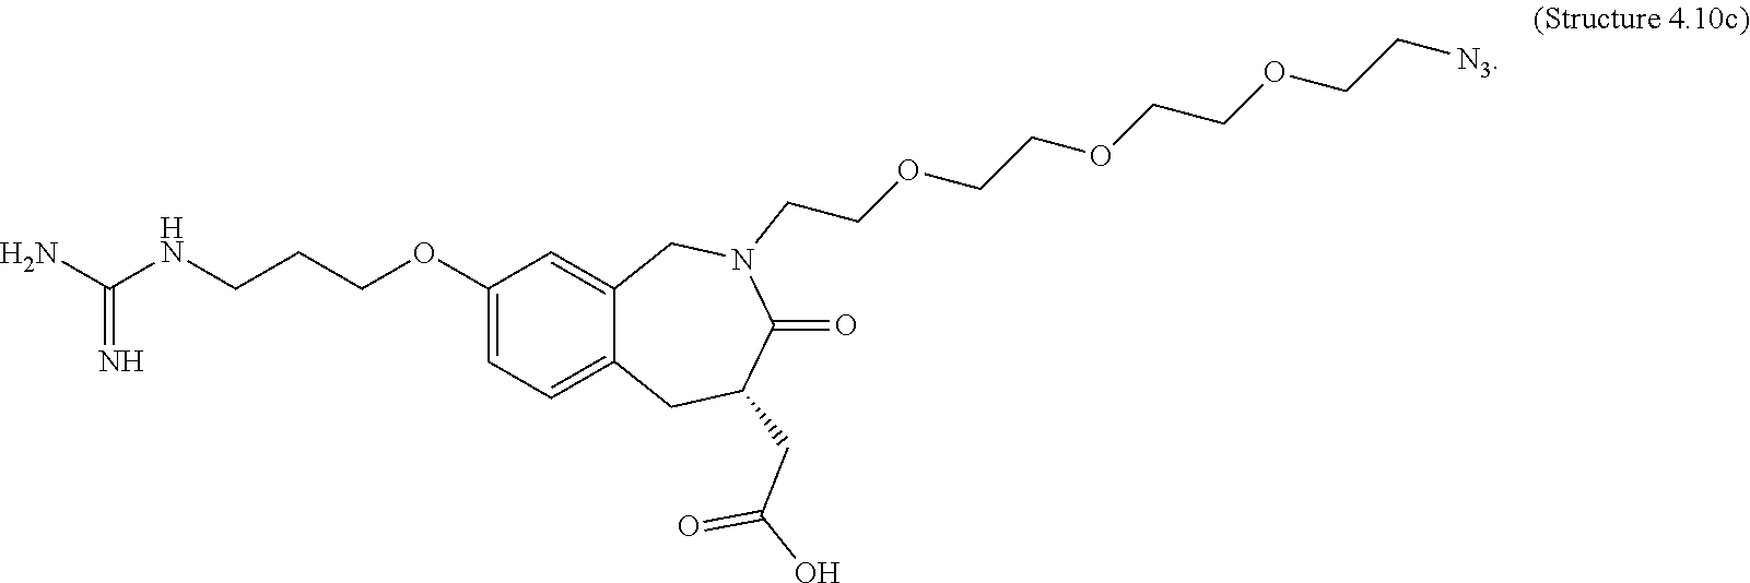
NC(NCCCOC1=CC=C2C(=C1)CN(CCOCCOCCOCC[N3])C(=O)C(CC(O)=O)C2)=N
